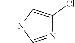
CN1C=NC(Cl)=C1
